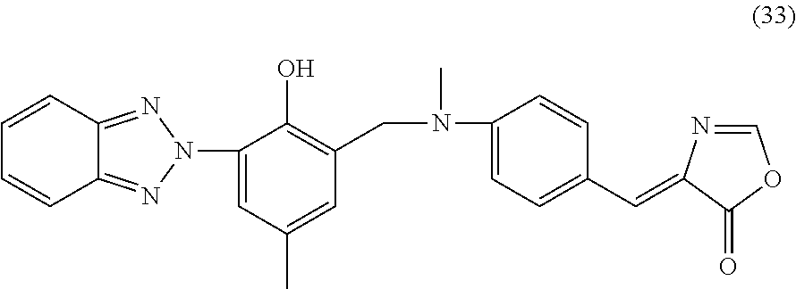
C12=NN(C3=CC(C)=CC(CN(C4=CC=C(C=C5N=COC5=O)C=C4)C)=C3O)N=C1C=CC=C2
